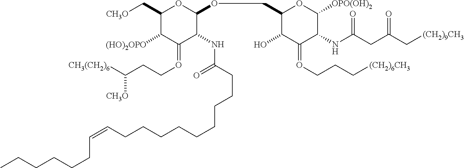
CCCCCCC=CCCCCCCCCCC(=O)NC1C(OCC2C(O)C(=OCCC[(CH2)6CH3])C(NC(CC(C[(CH2)9CH3])=O)=O)C([OPO(OH)2])O2)OC(C[CH3O])C([(HO)2OPO])C1=OCCC([CH3(CH2)6])[CH3O]
